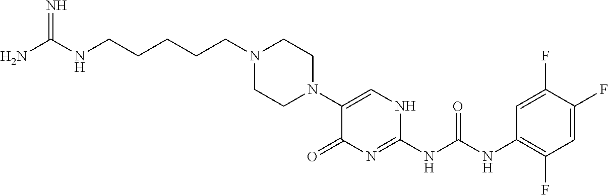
C1(N2CCN(CCCCCNC(N)=N)CC2)=CNC(NC(NC2=C(F)C=C(F)C(F)=C2)=O)=NC1=O
